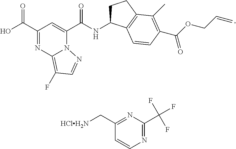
C1(C(O)=O)=NC2=C(F)C=NN2C(C(NC2CCC3=C2C=CC(C(OCC=C)=O)=C3C)=O)=C1.C1(C[HClH2N])=NC(C(F)(F)F)=NC=C1
